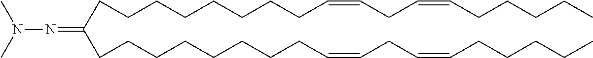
C(CCCCCCC=CCC=CCCCCC)CC(CCCCCCCCC=CCC=CCCCCC)=NN(C)C
